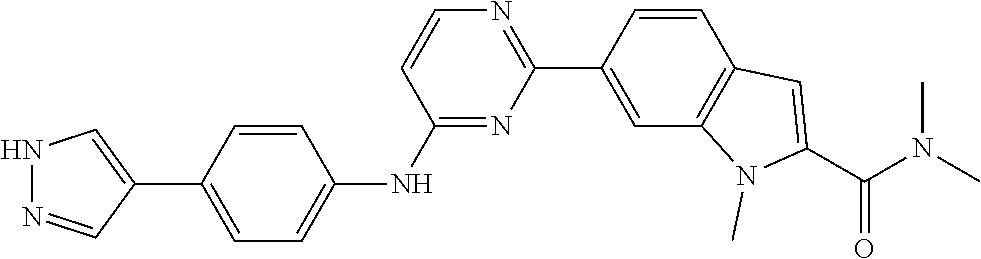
N1N=CC(C2=CC=C(NC3=NC(C4=CC5=C(C=C4)C=C(C(N(C)C)=O)N5C)=NC=C3)C=C2)=C1
